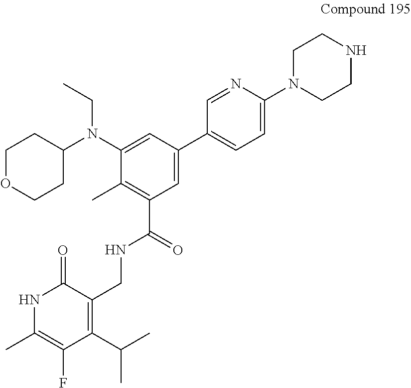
C1OCCC(N(C2=CC(C3=CC=C(N4CCNCC4)N=C3)=CC(C(=O)NCC3=C(C(C)C)C(F)=C(C)NC3=O)=C2C)CC)C1
